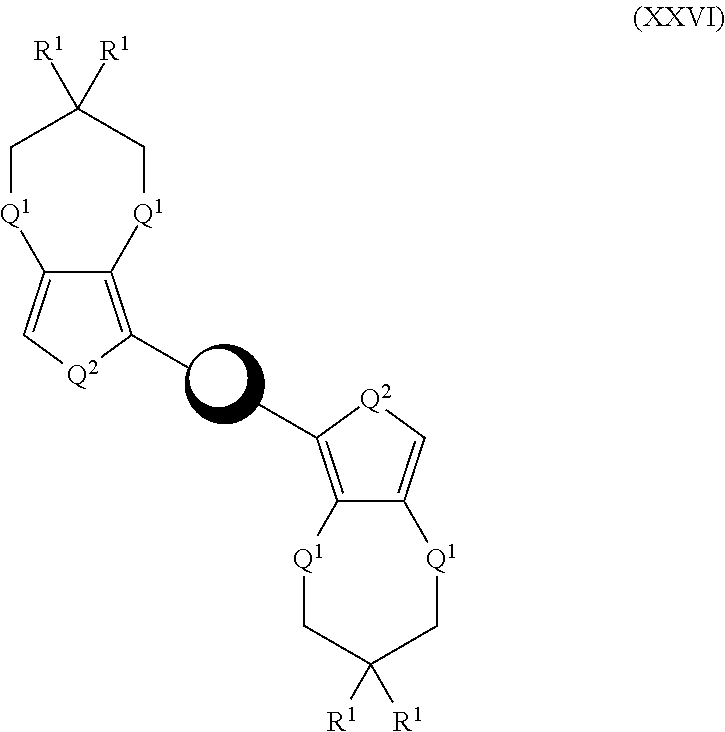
C12=C(C)[Q2]C=C1[Q1]CC([R1])([R1])C[Q1]2.CC1=C2C(=C[Q2]1)[Q1]CC([R1])([R1])C[Q1]2
